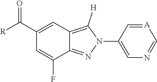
[A]1=CC(N2C([H])=C3C(=N2)C(F)=CC(C([R])=O)=C3)=CN=C1
